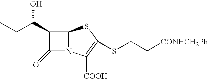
C1(C(CC)O)C(=O)N2C1SC(SCC[CONHCH2Ph])=C2[COOH]
